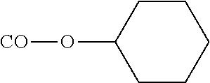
O(C1CCCCC1)[CO]
